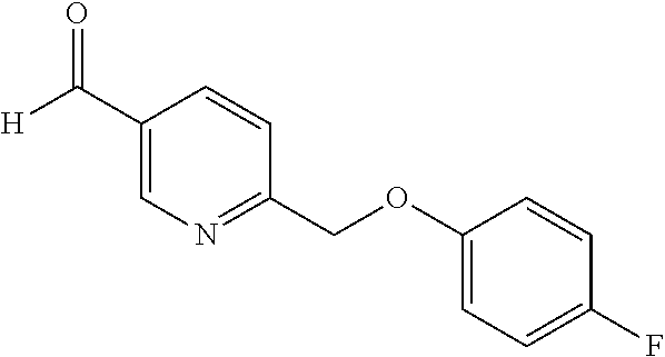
C1=C(OCC2=NC=C(C([H])=O)C=C2)C=CC(F)=C1
